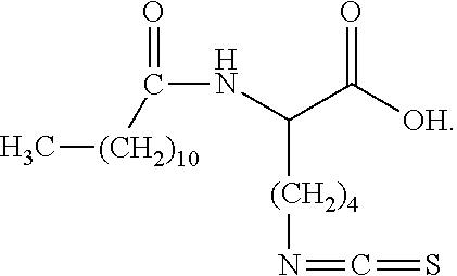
C(NC(C(=O)[OH])[(CH2)4]N=C=S)(=O)[(CH2)10]C
